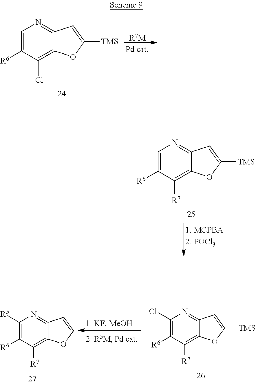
C1=C([R6])C(Cl)=C2C(=N1)C=C([TMS])O2.[R7M].C1=C([R6])C([R7])=C2C(=N1)C=C([TMS])O2.C1(Cl)=C([R6])C([R7])=C2C(=N1)C=C([TMS])O2.C1([R5])=C([R6])C([R7])=C2C(=N1)C=CO2
